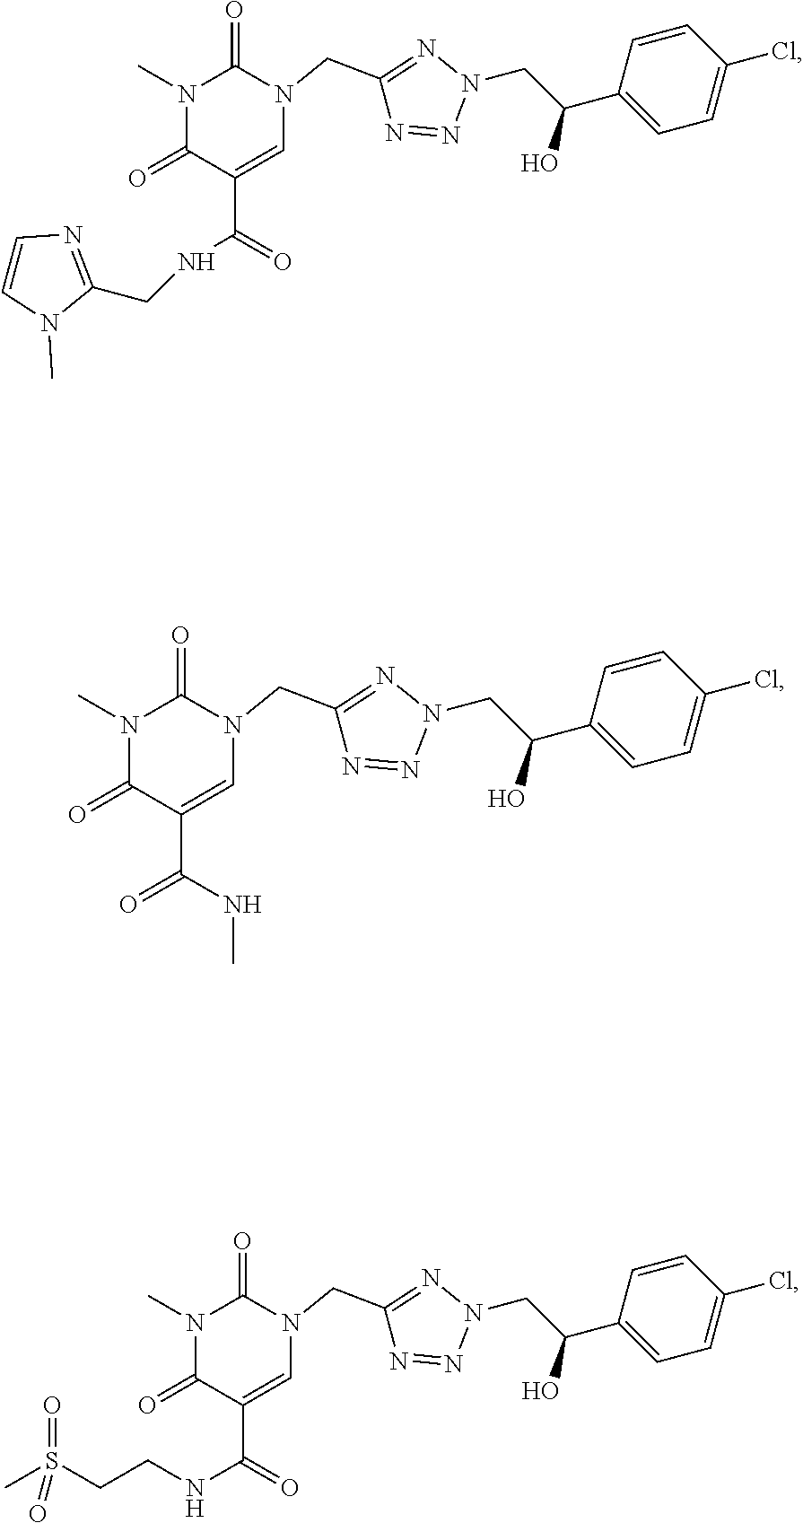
N1(C)C(=O)C(C(NC)=O)=CN(CC2=NN(CC(C3=CC=C(Cl)C=C3)O)N=N2)C1=O.N1(C)C(=O)C(C(=O)NCC2=NC=CN2C)=CN(CC2=NN(CC(C3=CC=C(Cl)C=C3)O)N=N2)C1=O.N1(C)C(=O)C(C(=O)NCCS(=O)(C)=O)=CN(CC2=NN(CC(C3=CC=C(Cl)C=C3)O)N=N2)C1=O
